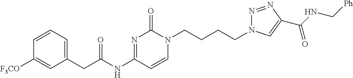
C1(CC(NC2=NC(=O)N(CCCCN3N=NC(C(NC[Ph])=O)=C3)C=C2)=O)=CC=CC([F3CO])=C1
